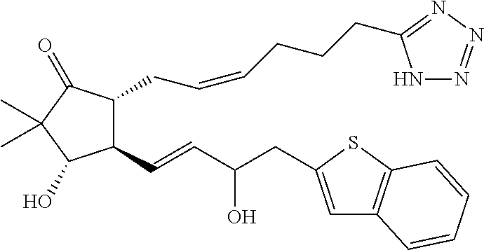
C1(C=CC(CC2=CC3=C(S2)C=CC=C3)O)C(CC=CCCCC2=NN=NN2)C(=O)C(C)(C)C1O
